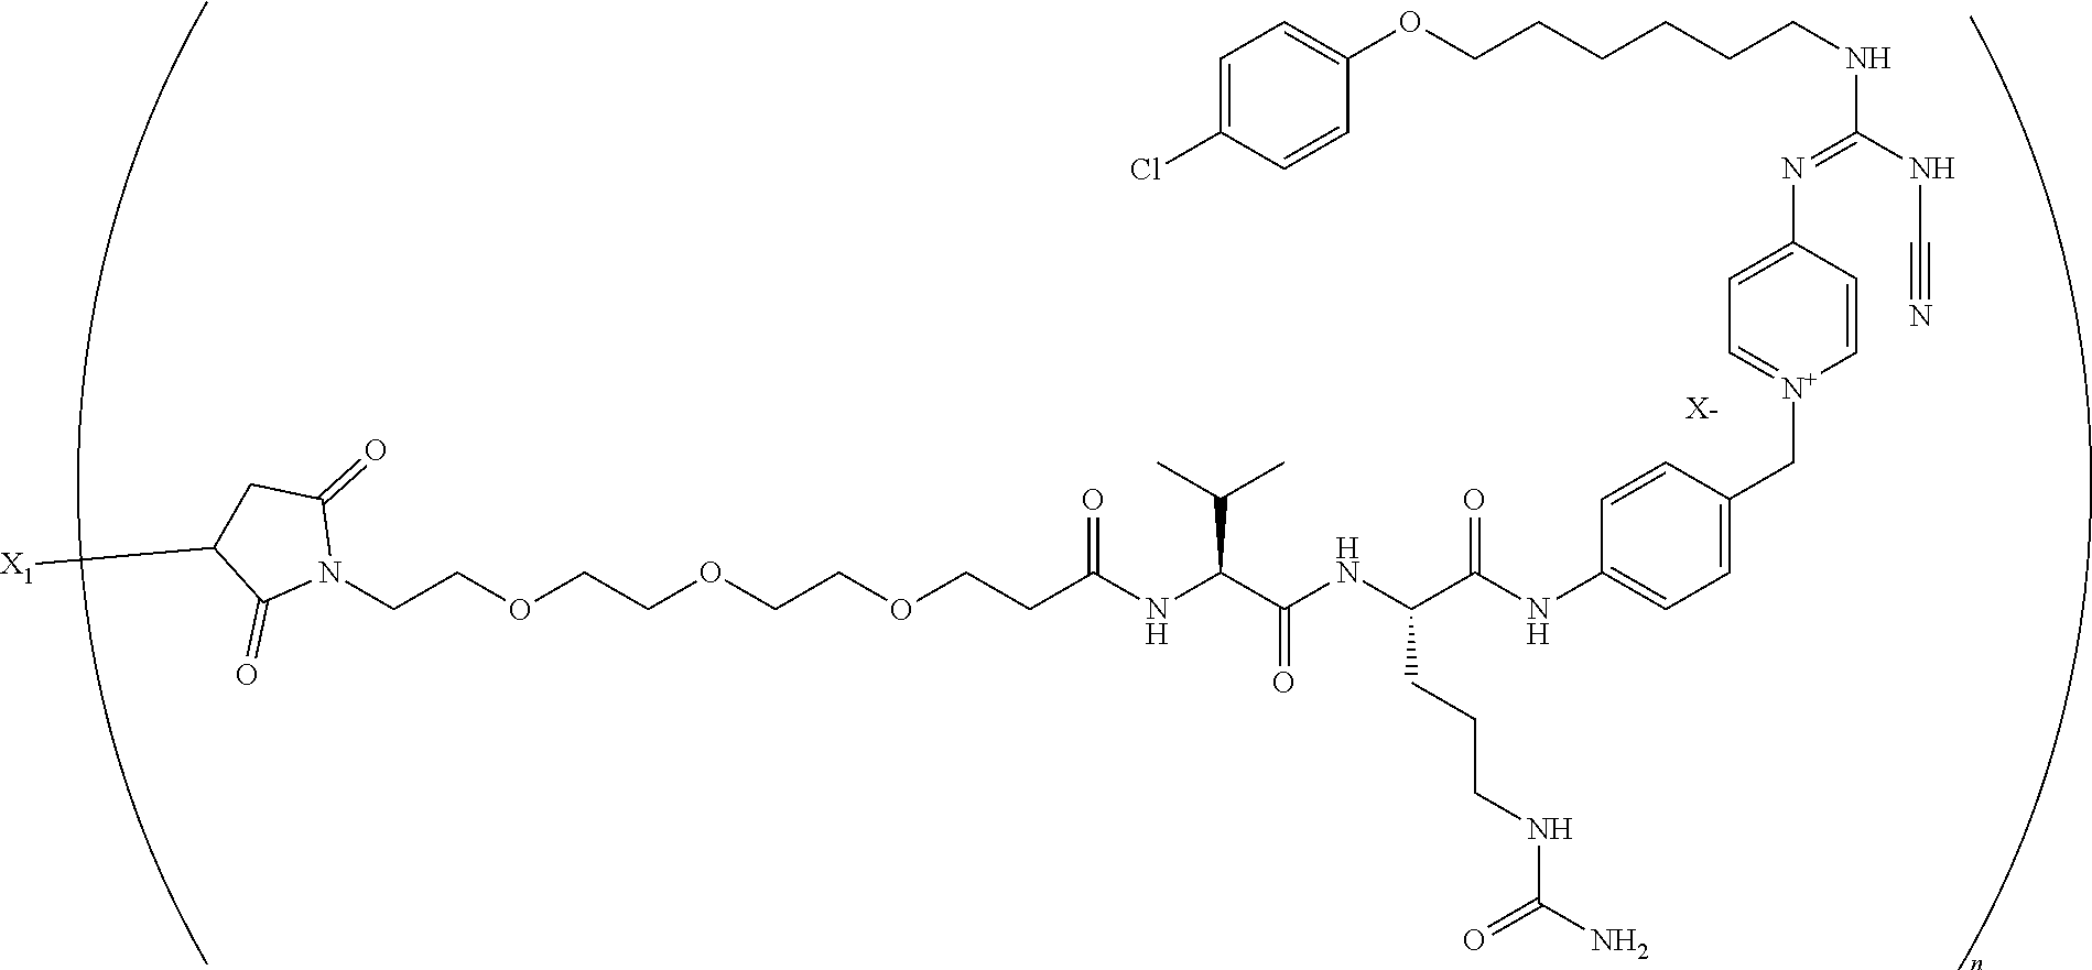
[X-].C(COCCOCCOCCC(NC(C(NC(C(NC1=CC=C(C[N+]2=CC=C(N=C(NCCCCCCOC3=CC=C(Cl)C=C3)NC#N)C=C2)C=C1)=O)CCCNC(=O)N)=O)C(C)C)=O)N1C(=O)CC([X1])C1=O
